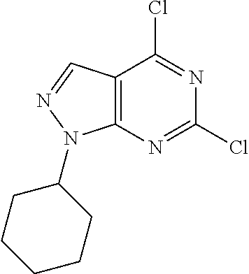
C12=C(C=NN1C1CCCCC1)C(Cl)=NC(Cl)=N2
